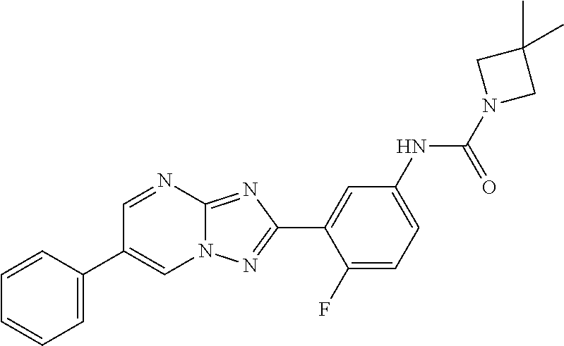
C1=C(C2=CN3C(=NC(C4=CC(NC(N5CC(C)(C)C5)=O)=CC=C4F)=N3)N=C2)C=CC=C1
